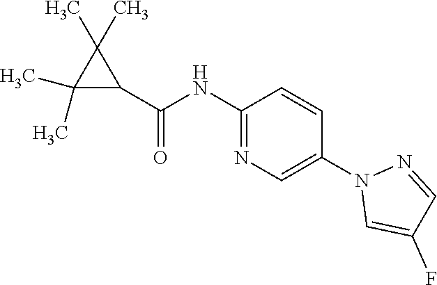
C1(NC(C2C(C)(C)C2(C)C)=O)=NC=C(N2C=C(F)C=N2)C=C1
